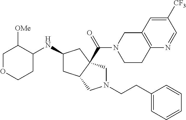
C1OCCC(NC2CC3C(C(N4CCC5=C(C4)C=C([CF3])C=N5)=O)(C2)CN(CCC2=CC=CC=C2)C3)C1[OMe]
